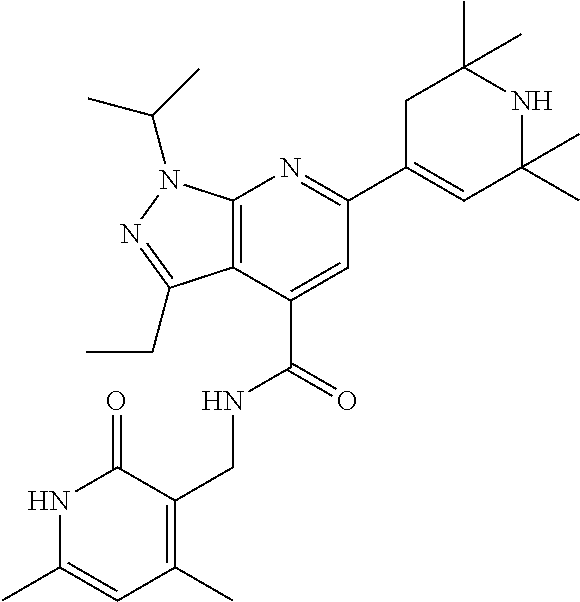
C12=C(C(C(=O)NCC3=C(C)C=C(C)NC3=O)=CC(C3=CC(C)(C)NC(C)(C)C3)=N1)C(CC)=NN2C(C)C
